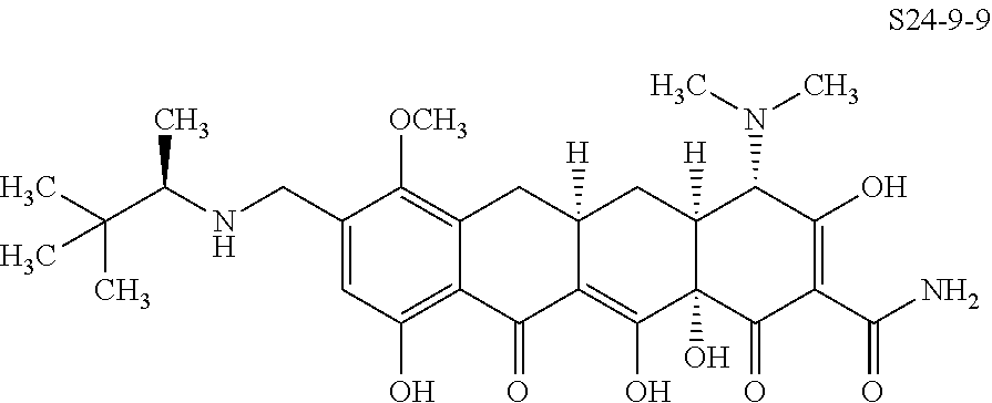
C1(CNC(C(C)(C)C)C)=CC(O)=C2C(=C1[OCH3])CC1([H])C(=C(O)C3(O)C([H])(C1)C(N(C)C)C(O)=C(C(N)=O)C3=O)C2=O
